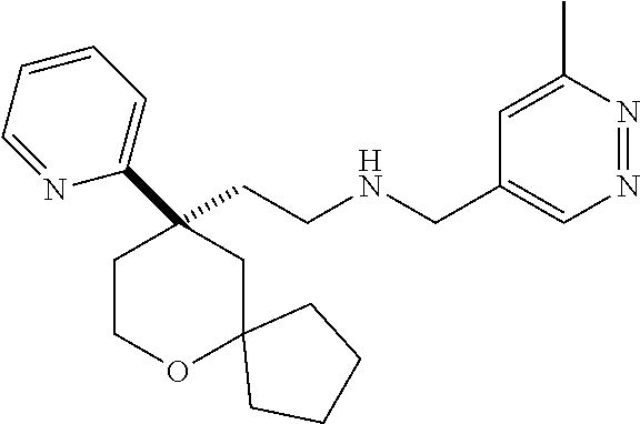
C(CNCC1=CN=NC(C)=C1)C1(C2=CC=CC=N2)CCOC2(C1)CCCC2
